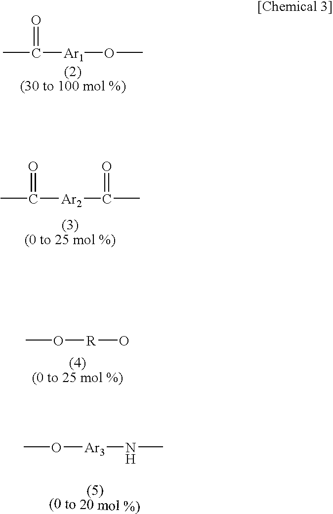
CC(=O)[Ar1]OC.CC(=O)[Ar2]C(C)=O.CO[R]O.CO[Ar3]NC
